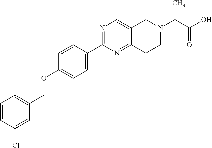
C1=CC(Cl)=CC(COC2=CC=C(C3=NC=C4C(=N3)CCN(C(C(O)=O)C)C4)C=C2)=C1
